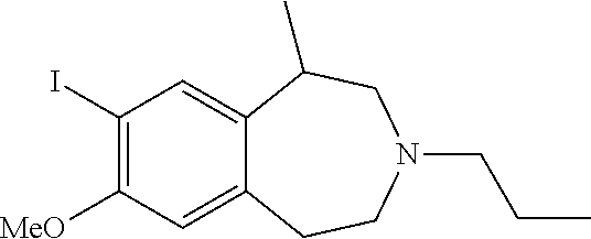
C1(I)=C([MeO])C=C2C(=C1)C(C)CN(CCC)CC2
